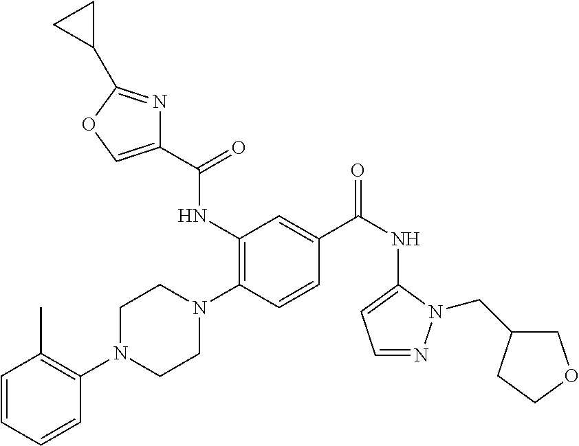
C1=CC=CC(N2CCN(C3=C(NC(C4=COC(C5CC5)=N4)=O)C=C(C(NC4=CC=NN4CC4COCC4)=O)C=C3)CC2)=C1C
